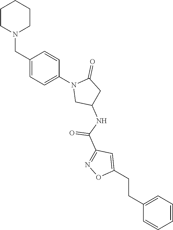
C1CN(CC2=CC=C(N3CC(NC(C4=NOC(CCC5=CC=CC=C5)=C4)=O)CC3=O)C=C2)CCC1
